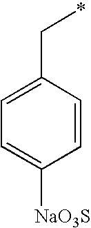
C1(C*)=CC=C([NaO3S])C=C1
